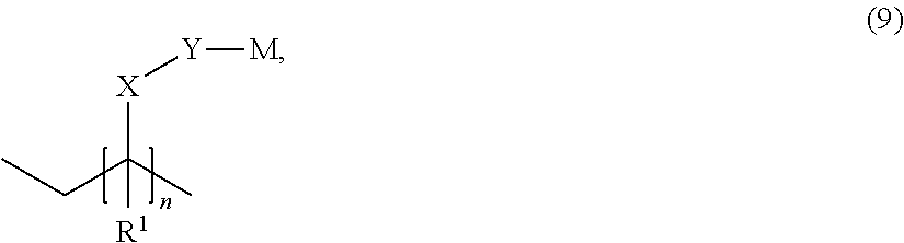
[X](C(C)(CC)[R1])[Y][M]
